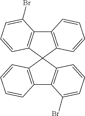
C12=C(C=CC=C1Br)C1(C3=C2C=CC=C3)C2=C(C3=C1C=CC=C3)C(Br)=CC=C2
